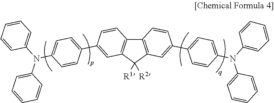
C12=C(C([R1])([R2])C3=C1C=CC(C1=CC=C(N(C4=CC=CC=C4)C4=CC=CC=C4)C=C1)=C3)C=C(C1=CC=C(N(C3=CC=CC=C3)C3=CC=CC=C3)C=C1)C=C2
